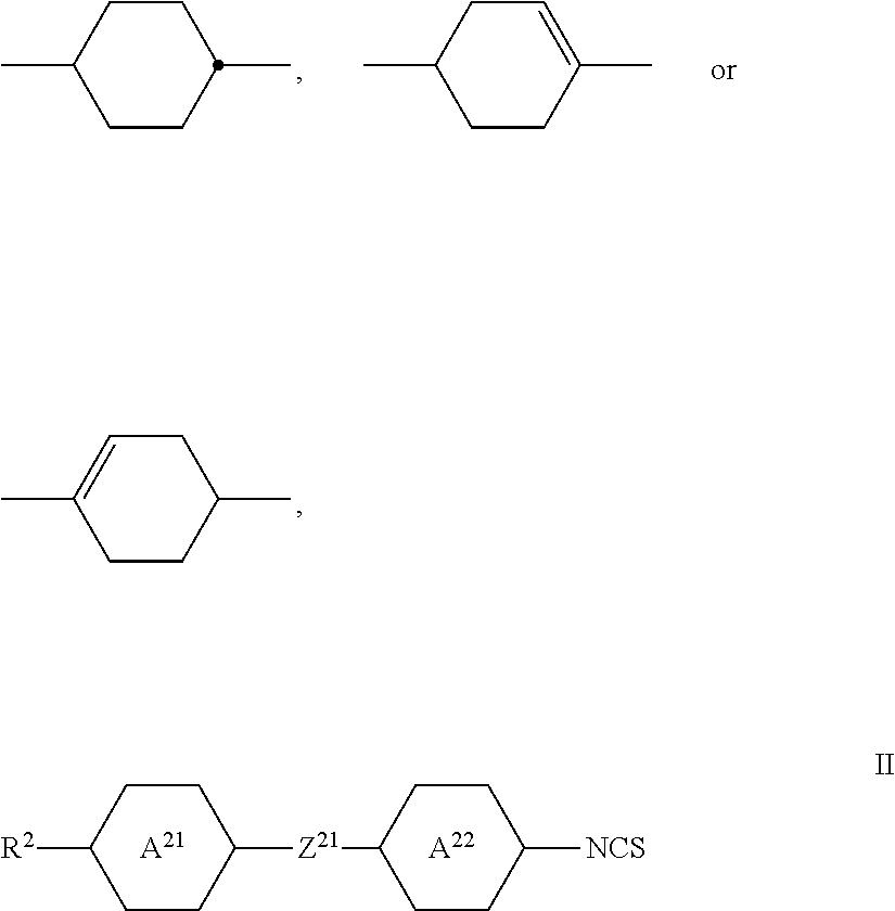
C1CC([Z21]C2CCC([NCS])CC2)CCC1[R2].[A21].[A22].C1CC(C)CC=C1C.C1CC(C)CCC1C.C1CC(C)=CCC1C
